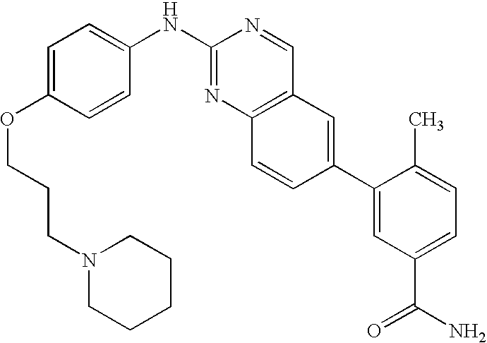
C1(NC2=CC=C(OCCCN3CCCCC3)C=C2)=NC2=C(C=N1)C=C(C1=CC(C(N)=O)=CC=C1C)C=C2
